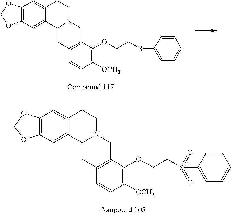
C12=C(C=C3C(=C1)CCN1C3CC3=C(C1)C(OCCSC1=CC=CC=C1)=C([OCH3])C=C3)OCO2.C12=C(C=C3C(=C1)CCN1C3CC3=C(C1)C(OCCS(C1=CC=CC=C1)(=O)=O)=C([OCH3])C=C3)OCO2
